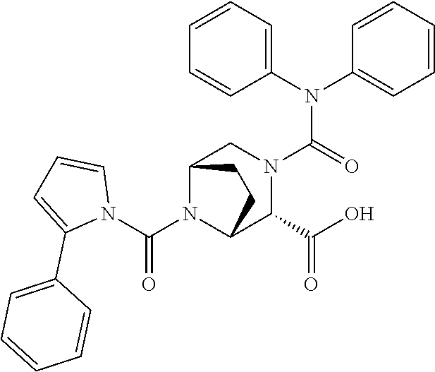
C(N1C2C(C(O)=O)N(C(N(C3=CC=CC=C3)C3=CC=CC=C3)=O)CC1CC2)(N1C=CC=C1C1=CC=CC=C1)=O
